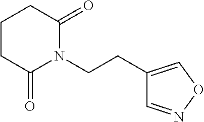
C1CC(=O)N(CCC2=CON=C2)C(=O)C1
